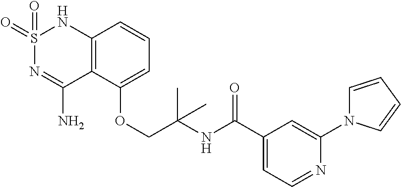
C12=C(C(OCC(NC(C3=CC=NC(N4C=CC=C4)=C3)=O)(C)C)=CC=C1)C(N)=NS(=O)(=O)N2
